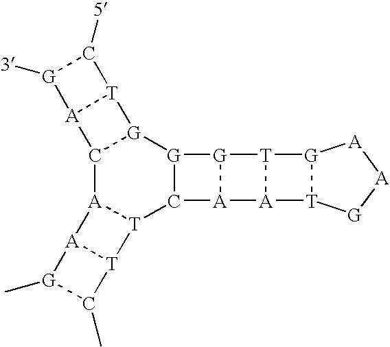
C12[A]3[T](C4[G]([G]1[T]1[A]2[G]([3])C1[5])[G]1[A]4[A]2[T]1[G]1[T]2[G][A][A]1)[T]1[A]3[G](C)C1C
